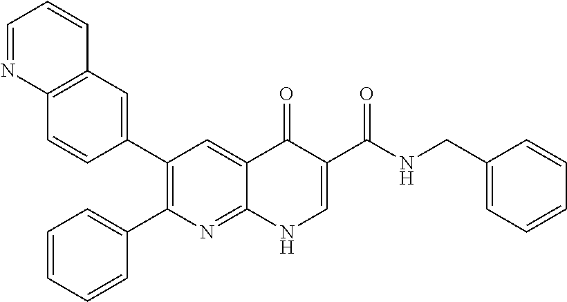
C12=C(C=C(C3=C(C4=CC=CC=C4)N=C4C(=C3)C(=O)C(C(NCC3=CC=CC=C3)=O)=CN4)C=C1)C=CC=N2
